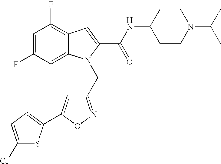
C1(F)=C2C(=CC(F)=C1)N(CC1=NOC(C3=CC=C(Cl)S3)=C1)C(C(NC1CCN(C(C)C)CC1)=O)=C2
